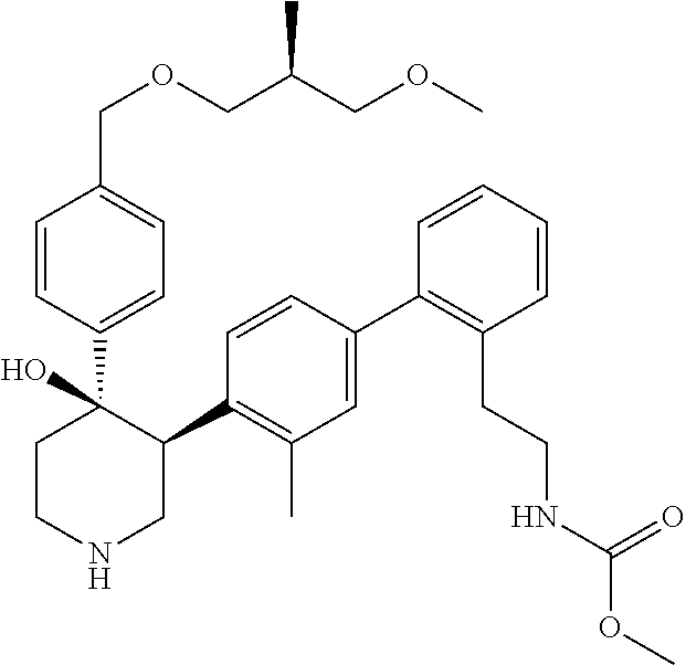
C1=CC(C2(O)CCNCC2C2=C(C)C=C(C3=C(CCNC(OC)=O)C=CC=C3)C=C2)=CC=C1COCC(COC)C
